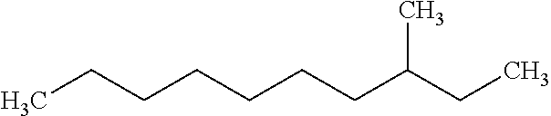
C(CCCCCC(CC)C)C
